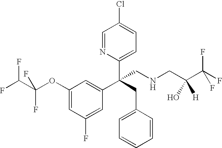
C1(OC(C(F)F)(F)F)=CC(F)=CC(C(C2=CC=C(Cl)C=N2)(CC2=CC=CC=C2)CNCC(C(F)(F)F)(O)[H])=C1
